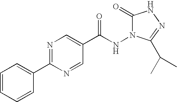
C1=CC=CC(C2=NC=C(C(NN3C(=O)NN=C3C(C)C)=O)C=N2)=C1
